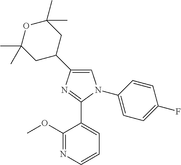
C1=C(C2CC(C)(C)OC(C)(C)C2)N=C(C2=CC=CN=C2OC)N1C1=CC=C(F)C=C1
